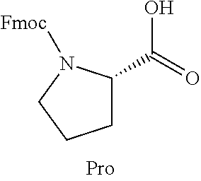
OC(=O)C1CCCN1[Fmoc]
